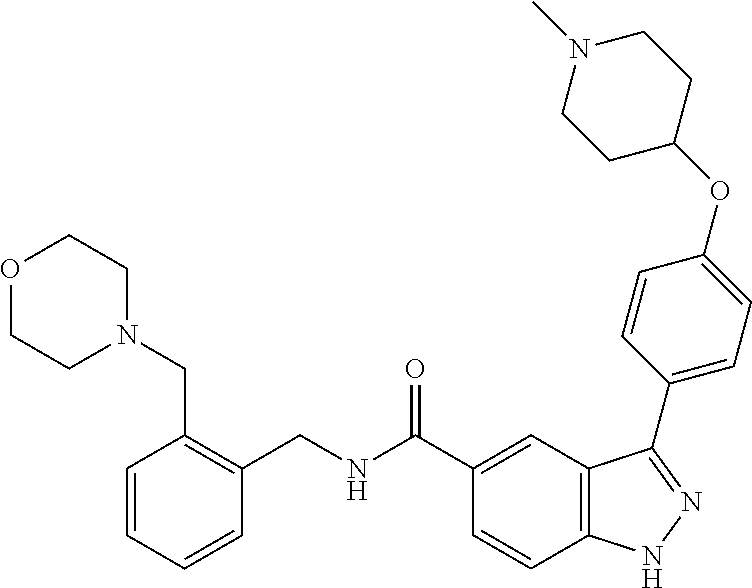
C1=CC=CC(CNC(C2=CC3=C(C=C2)NN=C3C2=CC=C(OC3CCN(C)CC3)C=C2)=O)=C1CN1CCOCC1
